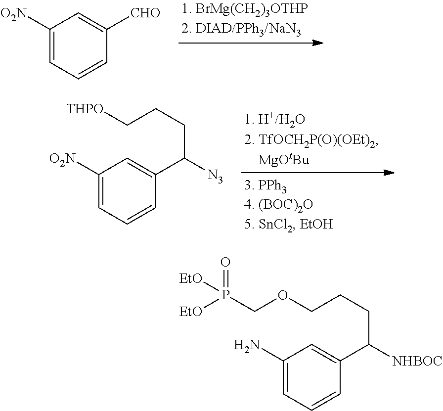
C1([O2N])=CC=CC([CHO])=C1.C1([O2N])=CC=CC(C([N3])CCC[THPO])=C1.C1(N)=CC=CC(C([NHBOC])CCCOCP(=O)([EtO])[EtO])=C1
